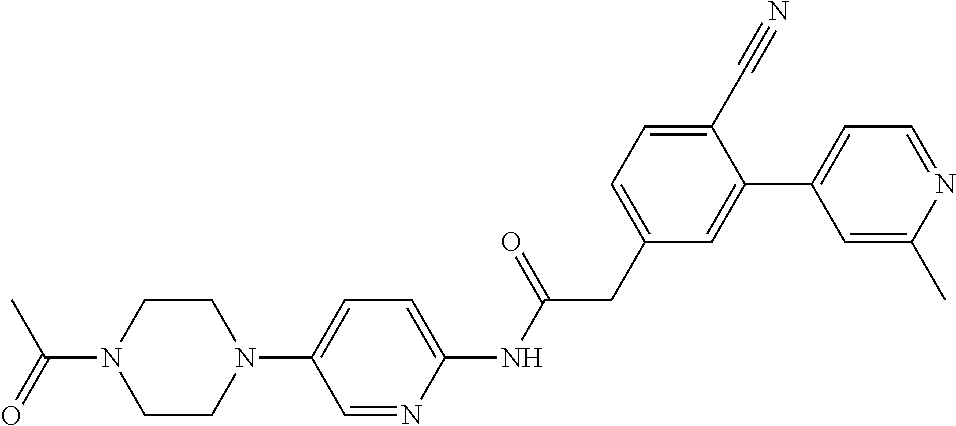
C1CN(C(C)=O)CCN1C1=CC=C(NC(CC2=CC=C(C#N)C(C3=CC=NC(C)=C3)=C2)=O)N=C1
